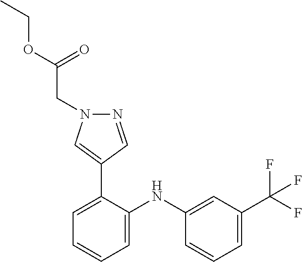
C1=C(NC2=CC=CC=C2C2=CN(CC(OCC)=O)N=C2)C=CC=C1C(F)(F)F
